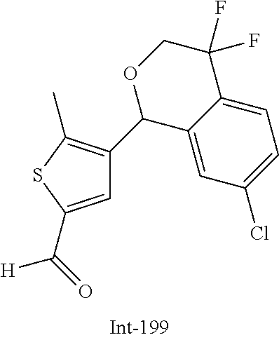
C1=C(C(=O)[H])SC(C)=C1C1C2=CC(Cl)=CC=C2C(F)(F)CO1
